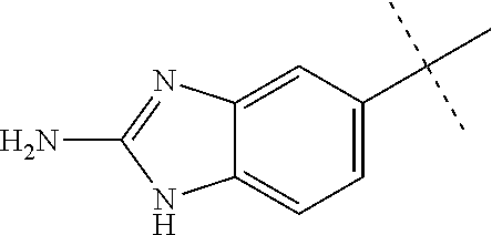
C12=CC=C(C(C)(C)C)C=C1N=C(N)N2
